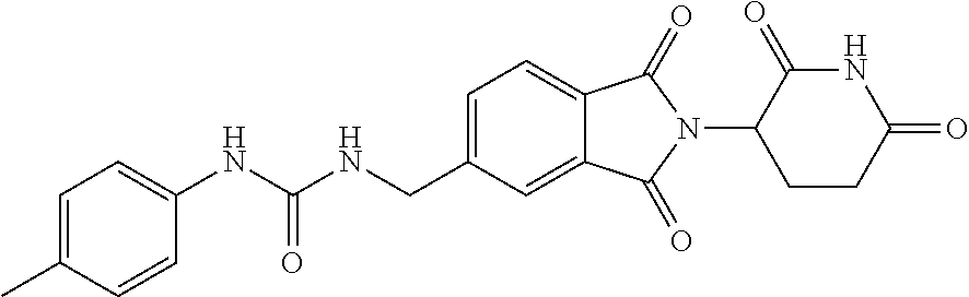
C1=C(C)C=CC(NC(NCC2=CC=C3C(=C2)C(=O)N(C2C(=O)NC(=O)CC2)C3=O)=O)=C1
